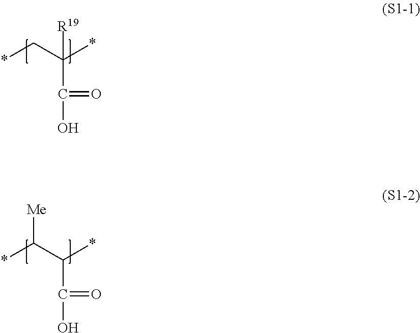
*CC(*)([R19])C(=O)O.*C(C(*)C(=O)O)[Me]
